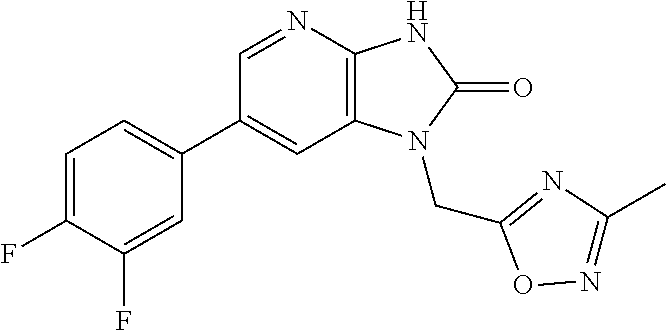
C1(C2=CC=C(F)C(F)=C2)=CC2=C(N=C1)NC(=O)N2CC1=NC(C)=NO1
